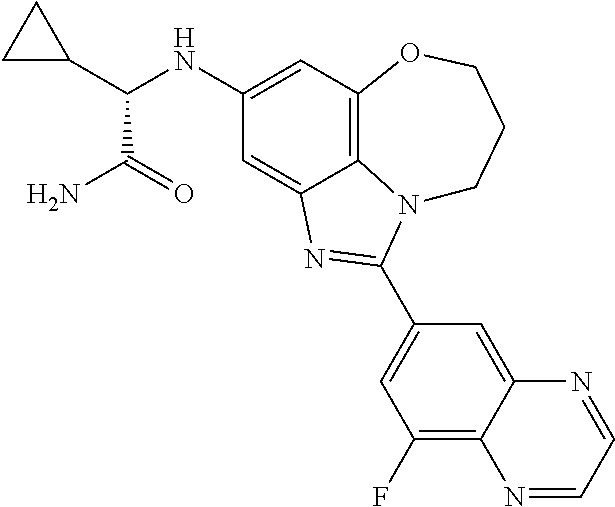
C1(NC(C2CC2)C(=O)N)=CC2=C3C(=C1)N=C(C1=CC(F)=C4C(=C1)N=CC=N4)N3CCCO2
